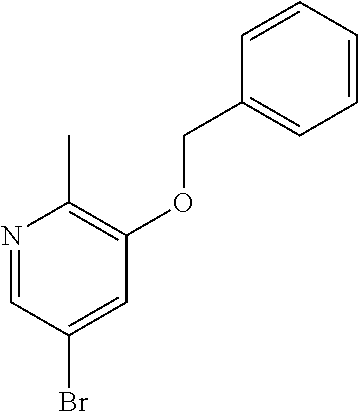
N1=CC(Br)=CC(OCC2=CC=CC=C2)=C1C
